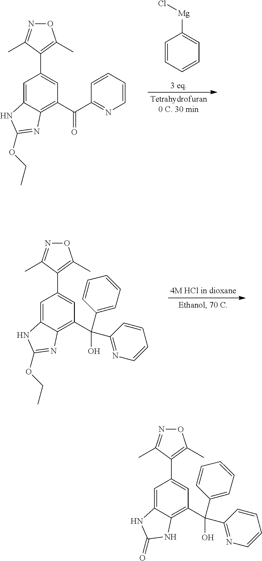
C1=CC=CC=C1[Mg]Cl.O1N=C(C)C(C2=CC(C(C3=NC=CC=C3)=O)=C3C(=C2)NC(OCC)=N3)=C1C.O1N=C(C)C(C2=CC(C(O)(C3=CC=CC=C3)C3=NC=CC=C3)=C3C(=C2)NC(OCC)=N3)=C1C.O1N=C(C)C(C2=CC(C(O)(C3=CC=CC=C3)C3=NC=CC=C3)=C3C(=C2)NC(=O)N3)=C1C
